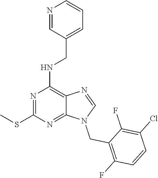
N1(CC2=C(F)C=CC(Cl)=C2F)C=NC2=C(NCC3=CC=CN=C3)N=C(SC)N=C12
